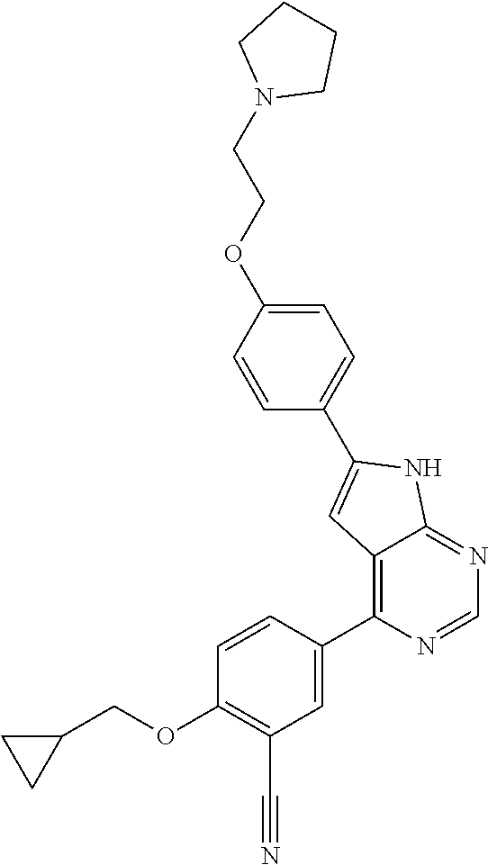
C1(C2=CC3=C(C4=CC(C#N)=C(OCC5CC5)C=C4)N=CN=C3N2)=CC=C(OCCN2CCCC2)C=C1
